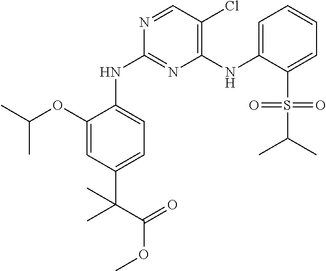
C1=C(OC(C)C)C(NC2=NC(NC3=CC=CC=C3S(=O)(C(C)C)=O)=C(Cl)C=N2)=CC=C1C(C(OC)=O)(C)C
